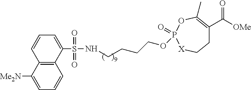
N(CCCCOP1(=O)[X]CCC(C([OMe])=O)=C(C)O1)S(C1=CC=CC2=C1C=CC=C2[Me2N])(=O)=O
